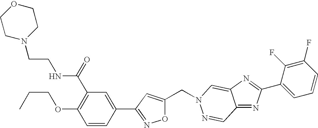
O1C(CN2C=C3C(=NC(C4=CC=CC(F)=C4F)=N3)C=N2)=CC(C2=CC(C(=O)NCCN3CCOCC3)=C(OCCC)C=C2)=N1
